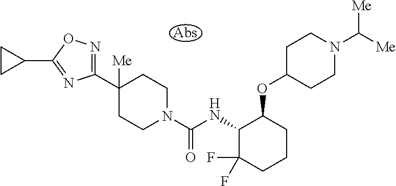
C1(C2([Me])CCN(C(NC3C(F)(F)CCCC3OC3CCN(C([Me])[Me])CC3)=O)CC2)=NOC(C2CC2)=N1
